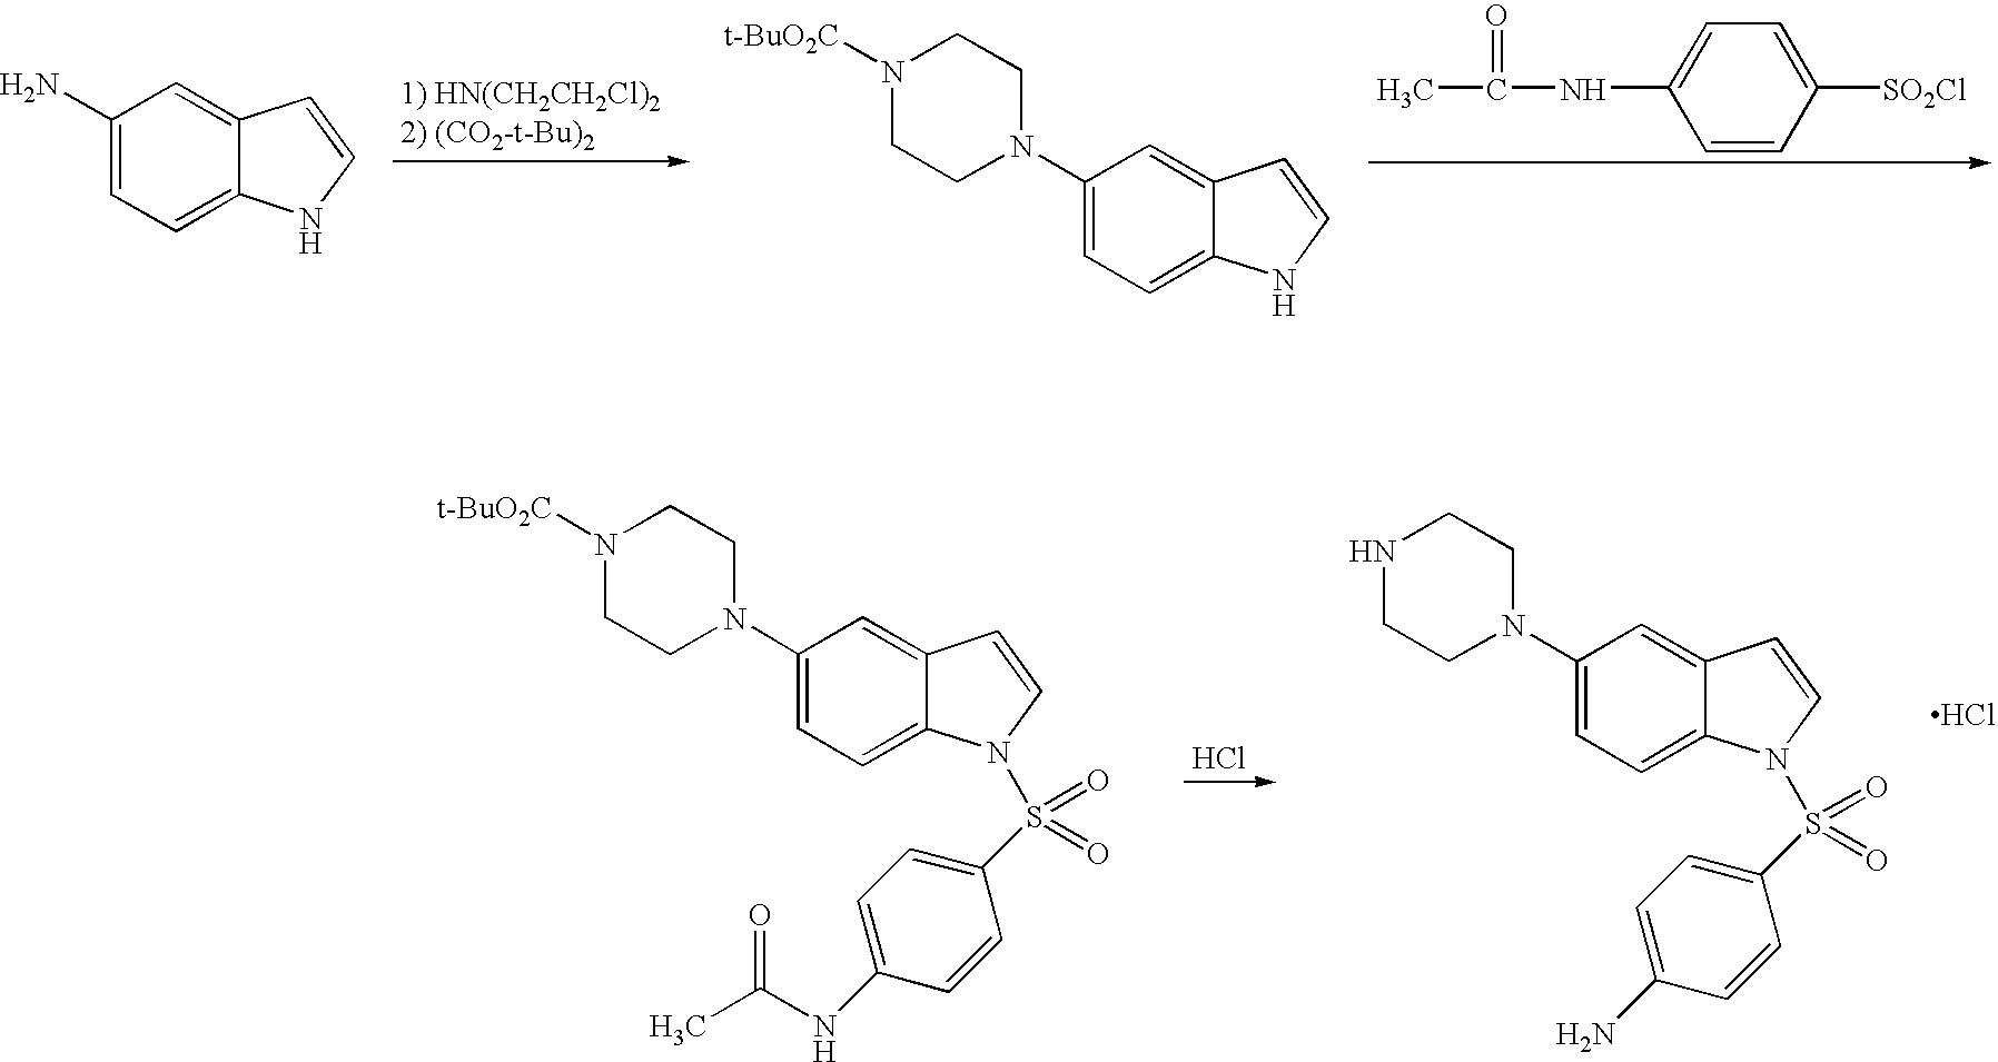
C1=CC([SO2Cl])=CC=C1NC(C)=O.C1(N)=CC=C2C(=C1)C=CN2.C1(N2CCN([t-BuO2C])CC2)=CC=C2C(=C1)C=CN2.Cl.C1(N2CCN([t-BuO2C])CC2)=CC=C2C(=C1)C=CN2S(C1=CC=C(NC(C)=O)C=C1)(=O)=O.C1(N2CCNCC2)=CC=C2C(=C1)C=CN2S(C1=CC=C(N)C=C1)(=O)=O.Cl
